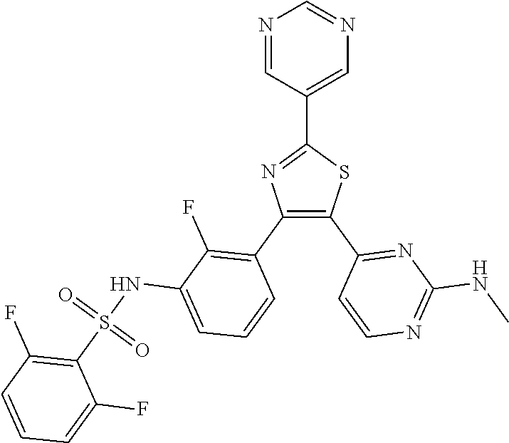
C1=C(C2=NC(C3=C(F)C(NS(C4=C(F)C=CC=C4F)(=O)=O)=CC=C3)=C(C3=NC(NC)=NC=C3)S2)C=NC=N1
